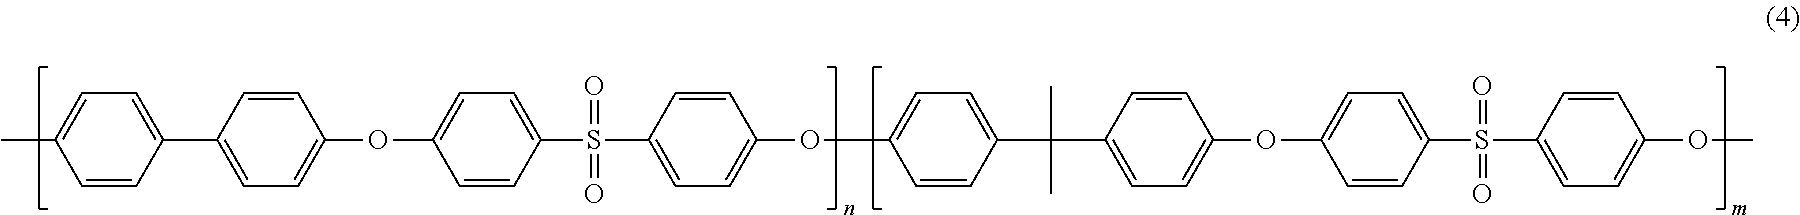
C1=C(C)C=CC(C2=CC=C(OC3=CC=C(S(C4=CC=C(OC5=CC=C(C(C6=CC=C(OC7=CC=C(S(C8=CC=C(OC)C=C8)(=O)=O)C=C7)C=C6)(C)C)C=C5)C=C4)(=O)=O)C=C3)C=C2)=C1
